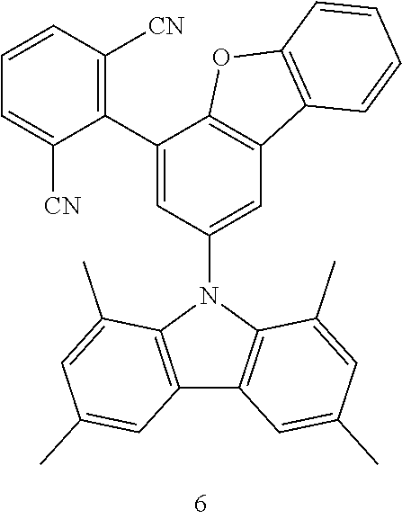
C1(C2=CC(N3C4=C(C5=C3C(C)=CC(C)=C5)C=C(C)C=C4C)=CC3=C2OC2=C3C=CC=C2)=C([CN])C=CC=C1[CN]
